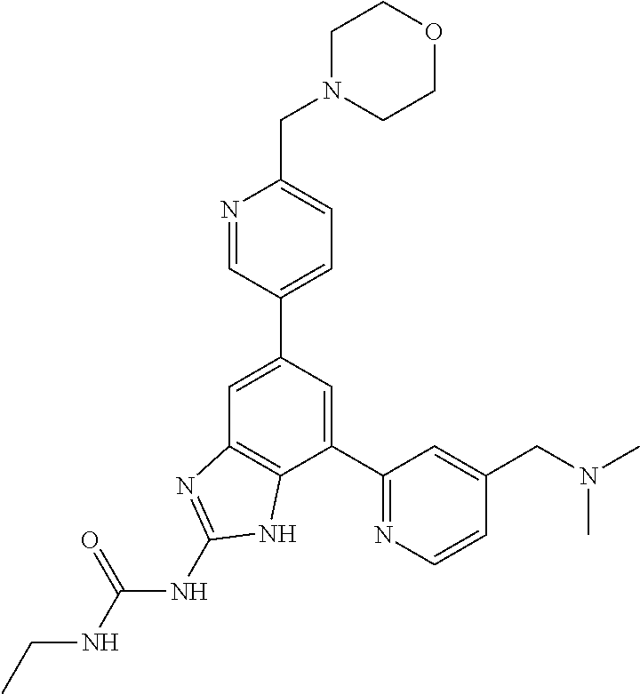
C1=C(C2=CC=C(CN3CCOCC3)N=C2)C=C(C2=NC=CC(CN(C)C)=C2)C2=C1N=C(NC(NCC)=O)N2
